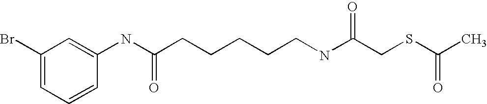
C1(Br)=CC=CC(NC(CCCCCNC(CSC(C)=O)=O)=O)=C1
